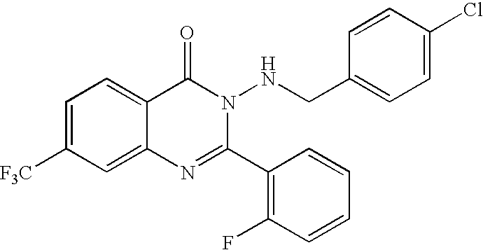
C1=C([F3C])C=C2C(=C1)C(=O)N(NCC1=CC=C(Cl)C=C1)C(C1=C(F)C=CC=C1)=N2
